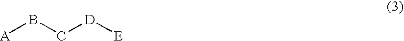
[A]BC[D][E]
